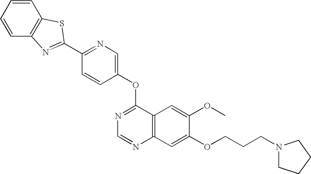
C1=CC=CC2=C1SC(C1=NC=C(OC3=NC=NC4=C3C=C(OC)C(OCCCN3CCCC3)=C4)C=C1)=N2
